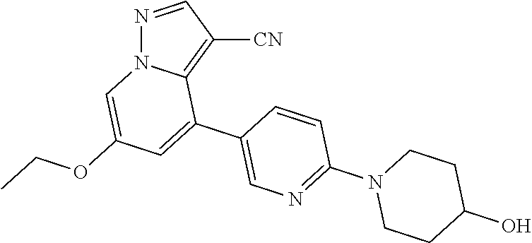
N1=CC([CN])=C2N1C=C(OCC)C=C2C1=CN=C(N2CCC(O)CC2)C=C1
